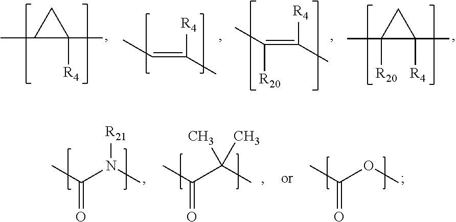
C1(C)C([R4])(C)C1.C(=C([R4])C)C.C(=C([R4])C)(C)[R20].C1(C)([R20])C(C)([R4])C1.CC(OC)=O.CC(C(C)(C)C)=O.CC(N(C)[R21])=O
